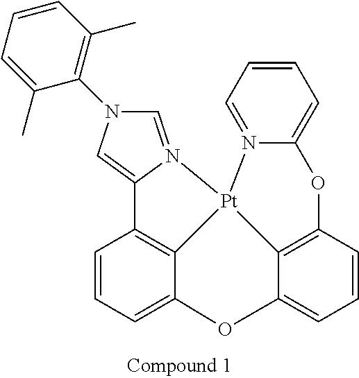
C1=CC=C2C3=C1C1=CN(C4=C(C)C=CC=C4C)C=N1[Pt]31C3=C(C=CC=C3O2)OC2=CC=CC=N12
